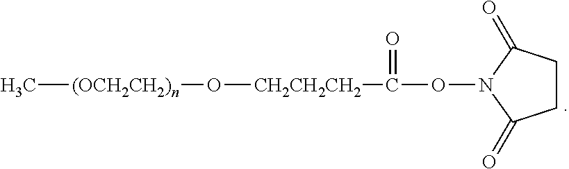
C[(OCH2CH2)n]O[CH2CH2CH2]C(ON1C(=O)CCC1=O)=O
